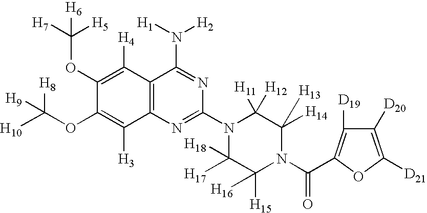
C12=C(N=C(N3C([H18])([H17])C([H15])([H16])N(C(=O)C4=C([D19])C([D20])=C([D21])O4)C([H13])([H14])C3([H11])[H12])N=C1N([H1])[H2])C([H3])=C(OC([H10])([H8])[H9])C(OC([H7])([H5])[H6])=C2[H4]
